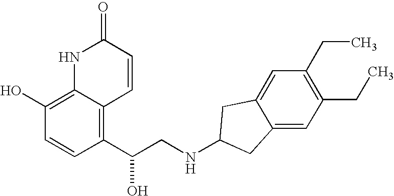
C1=CC(C(CNC2CC3=CC(CC)=C(CC)C=C3C2)O)=C2C(=C1O)NC(=O)C=C2
